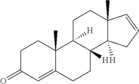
C1C(=O)C=C2C(C)(C1)C1([H])C([H])(CC2)C2([H])C(C)(CC1)C=CC2
